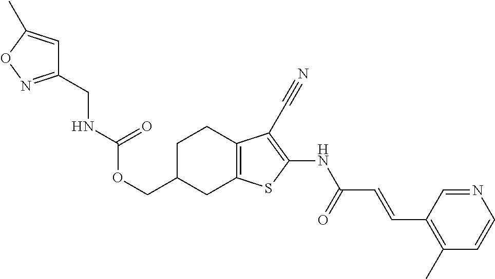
C(C1CC2=C(CC1)C(C#N)=C(NC(C=CC1=C(C)C=CN=C1)=O)S2)OC(=O)NCC1=NOC(C)=C1
